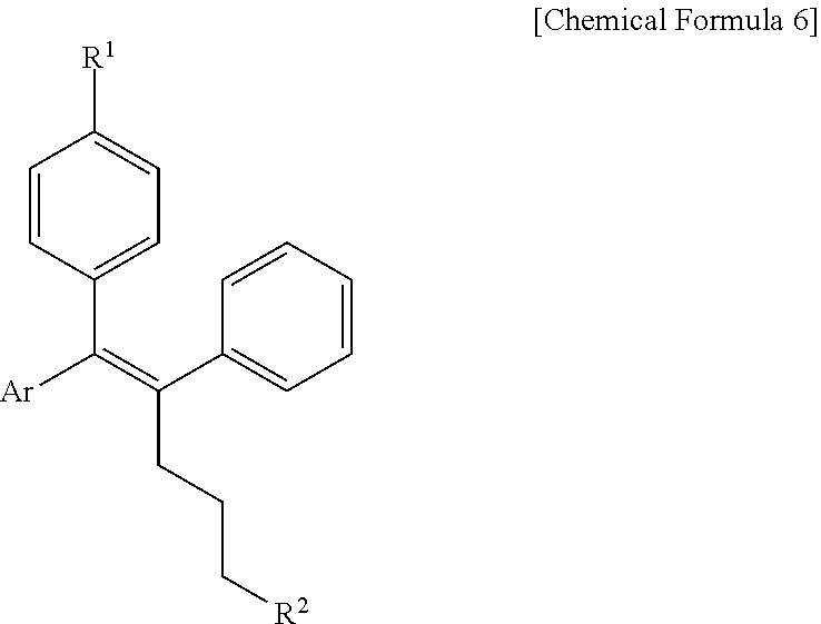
C1=CC(C(=C(C2=CC=CC=C2)CCC[R2])[Ar])=CC=C1[R1]
